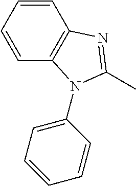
C1=CC2=C(C=C1)N(C1=CC=CC=C1)C(C)=N2
